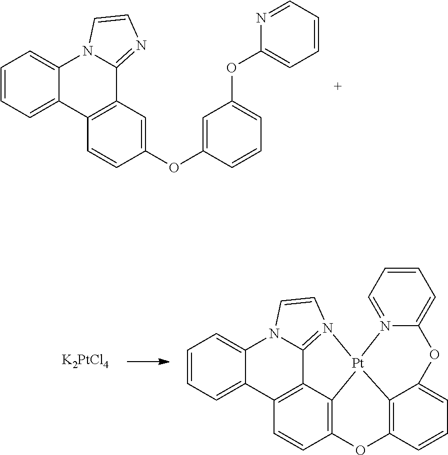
C1=CC=C2C(=C1)N1C(=NC=C1)C1=C2C=CC(OC2=CC(OC3=CC=CC=N3)=CC=C2)=C1.[K2PtCl4].C1=CC=C2C(=C1)N1C3=N(C=C1)[Pt]14C5=C(C=CC2=C35)OC2=C1C(=CC=C2)OC1=CC=CC=N14
